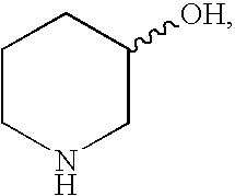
C1CNCC([OH])C1
